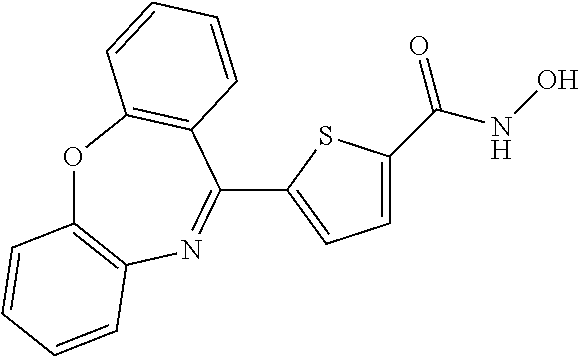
O1C2=C(N=C(C3=CC=C(C(NO)=O)S3)C3=C1C=CC=C3)C=CC=C2
